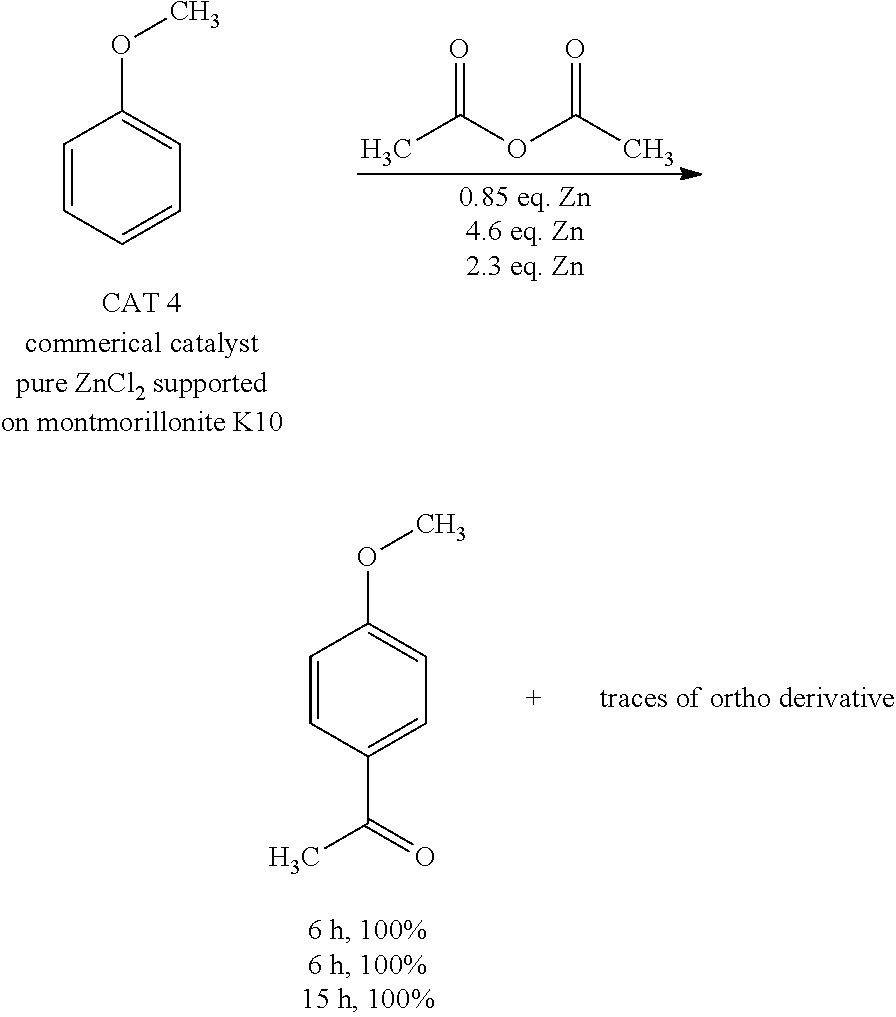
C1=CC=CC=C1OC.CC(OC(C)=O)=O.C1=CC(C(C)=O)=CC=C1OC
